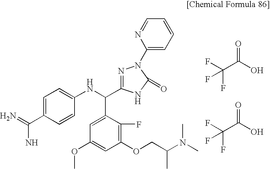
N=C(C1=CC=C(NC(C2=CC(OC)=CC(OCC(N(C)C)C)=C2F)C2=NN(C3=CC=CC=N3)C(=O)N2)C=C1)N.FC(C(O)=O)(F)F.FC(C(O)=O)(F)F
